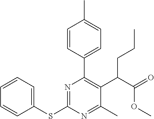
S(C1=NC(C2=CC=C(C)C=C2)=C(C(C(=O)OC)CCC)C(C)=N1)C1=CC=CC=C1
